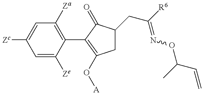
C1=C([Ze])C(C2=C(O[A])CC(CC(=NOC(C=C)C)[R6])C2=O)=C([Za])C=C1[Zc]
